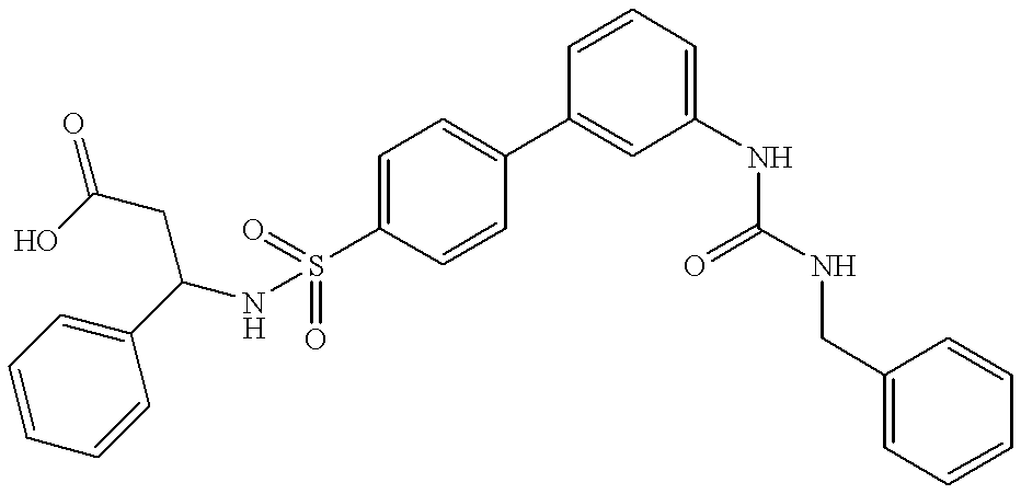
C1(S(=O)(=O)NC(C2=CC=CC=C2)CC(O)=O)=CC=C(C2=CC(NC(NCC3=CC=CC=C3)=O)=CC=C2)C=C1
